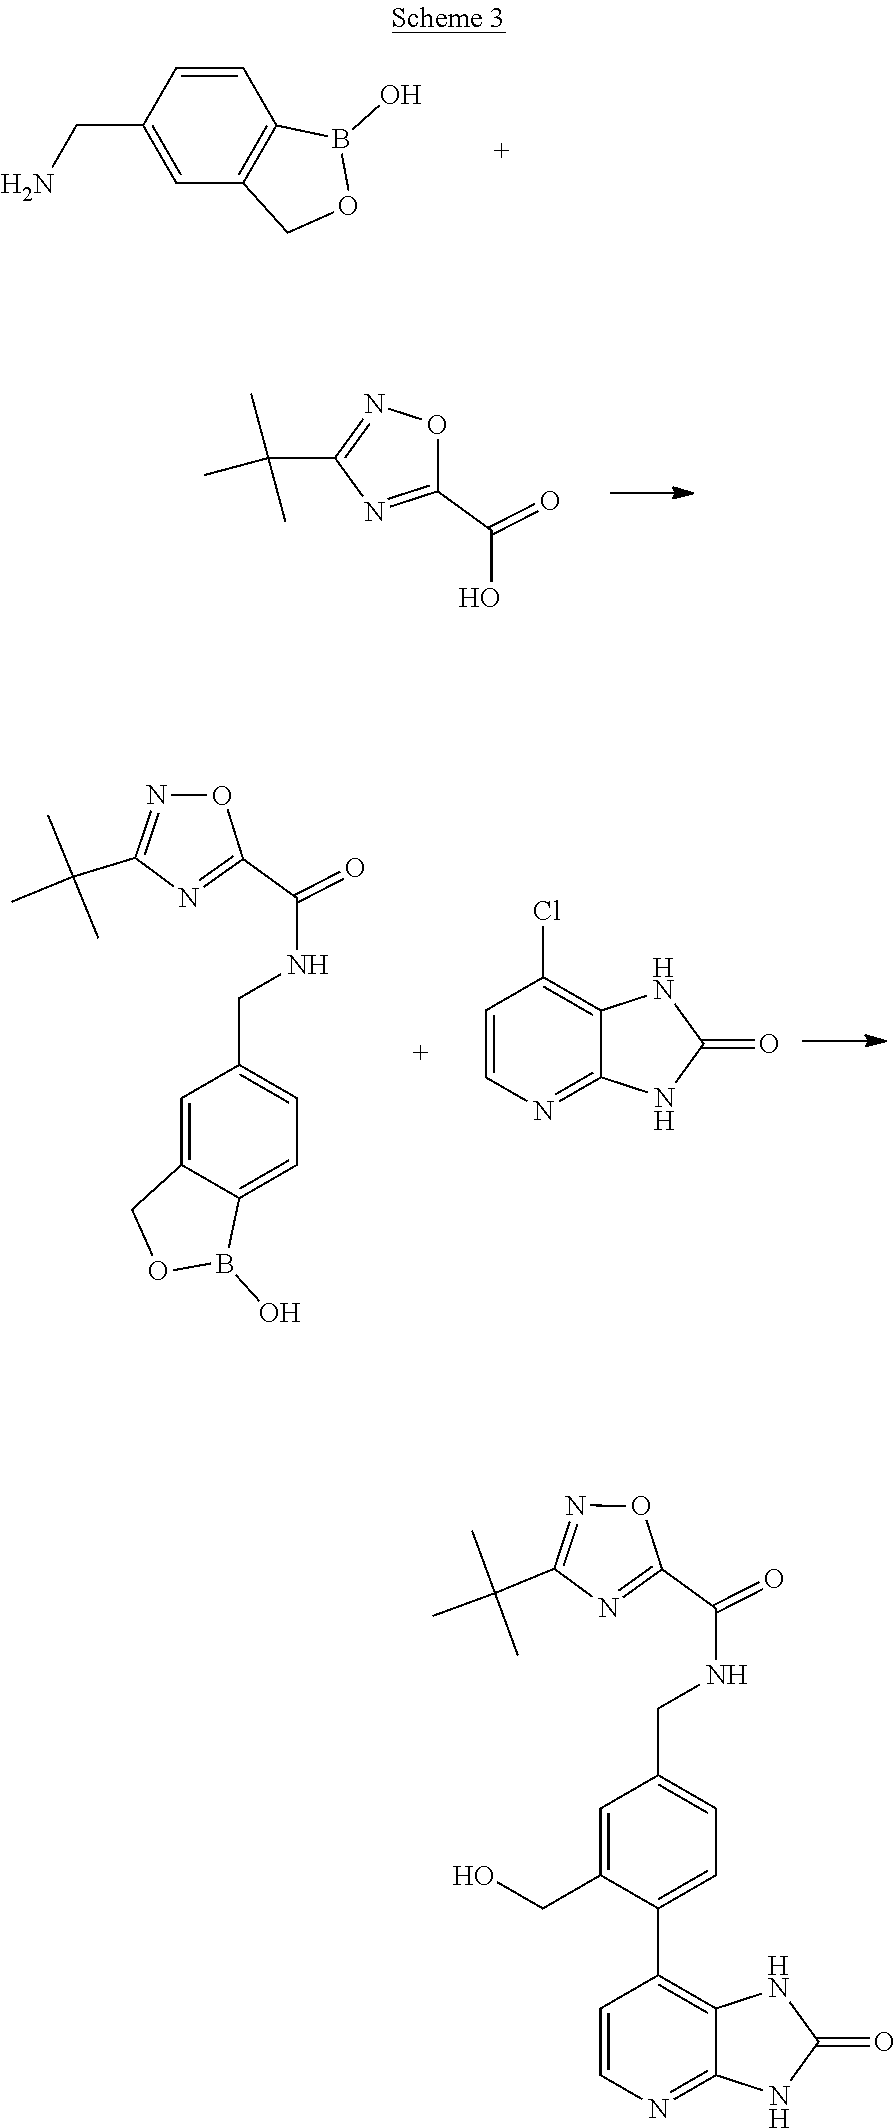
C1=CC(CN)=CC2=C1B(O)OC2.C1(C(O)=O)=NC(C(C)(C)C)=NO1.C1(C(NCC2=CC=C3C(=C2)COB3O)=O)=NC(C(C)(C)C)=NO1.C1=CN=C2C(=C1Cl)NC(=O)N2.C1(C(NCC2=CC=C(C3=C4C(=NC=C3)NC(=O)N4)C(CO)=C2)=O)=NC(C(C)(C)C)=NO1
